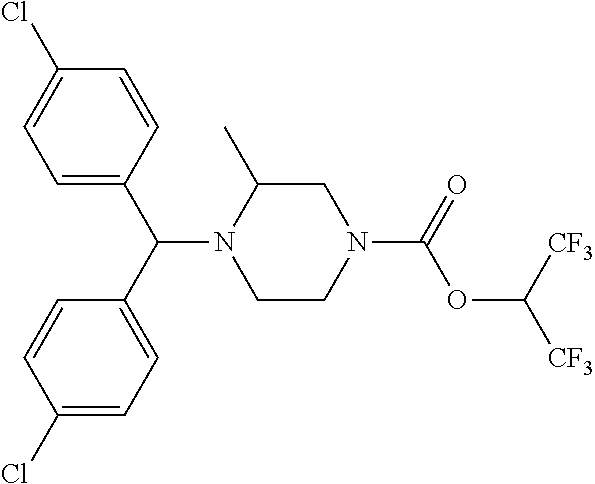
C1=C(C(C2=CC=C(Cl)C=C2)N2CCN(C(=O)OC([CF3])[CF3])CC2C)C=CC(Cl)=C1
